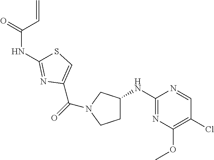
N1=C(NC2CN(C(=O)C3=CSC(NC(=O)C=C)=N3)CC2)N=CC(Cl)=C1OC
